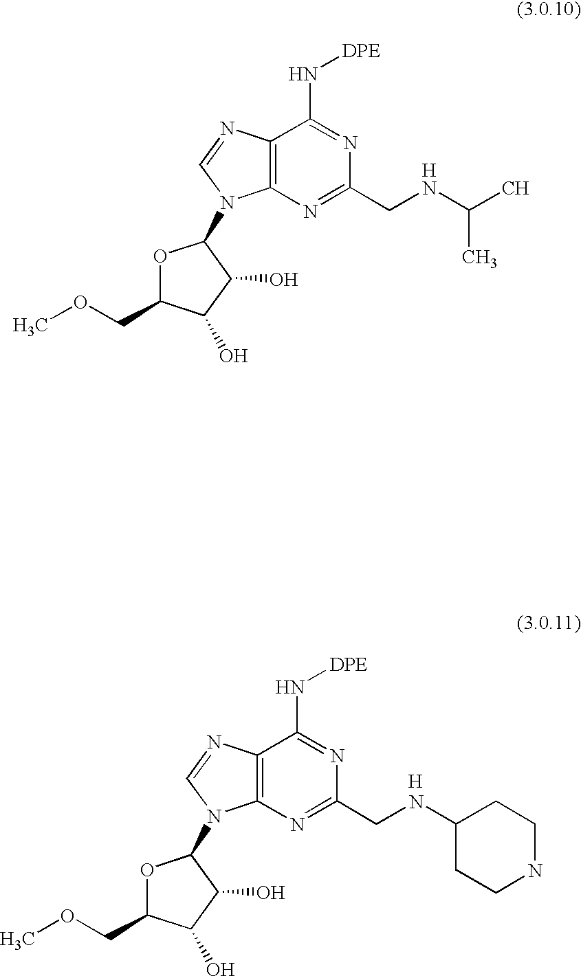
O1C(COC)C(O)C(O)C1N1C2=C(C(N[DPE])=NC(CNC3CCNCC3)=N2)N=C1.[H].O1C(COC)C(O)C(O)C1N1C2=C(C(N[DPE])=NC(CNC(C)C)=N2)N=C1.[H]
